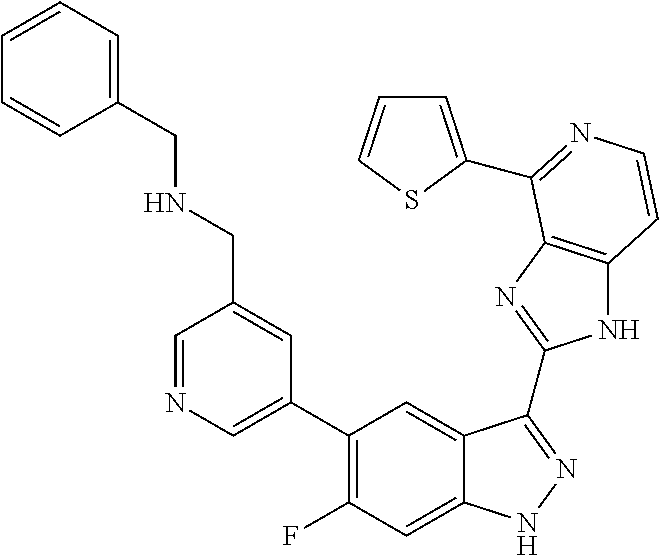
C1=C(C2=C(F)C=C3C(=C2)C(C2=NC4=C(N2)C=CN=C4C2=CC=CS2)=NN3)C=C(CNCC2=CC=CC=C2)C=N1
